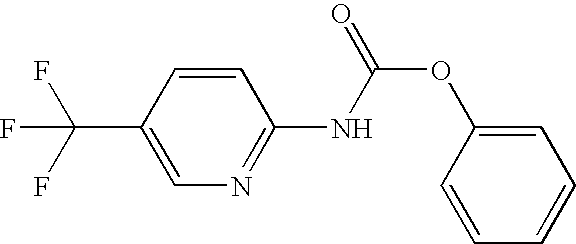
C1(C(F)(F)F)=CN=C(NC(OC2=CC=CC=C2)=O)C=C1
